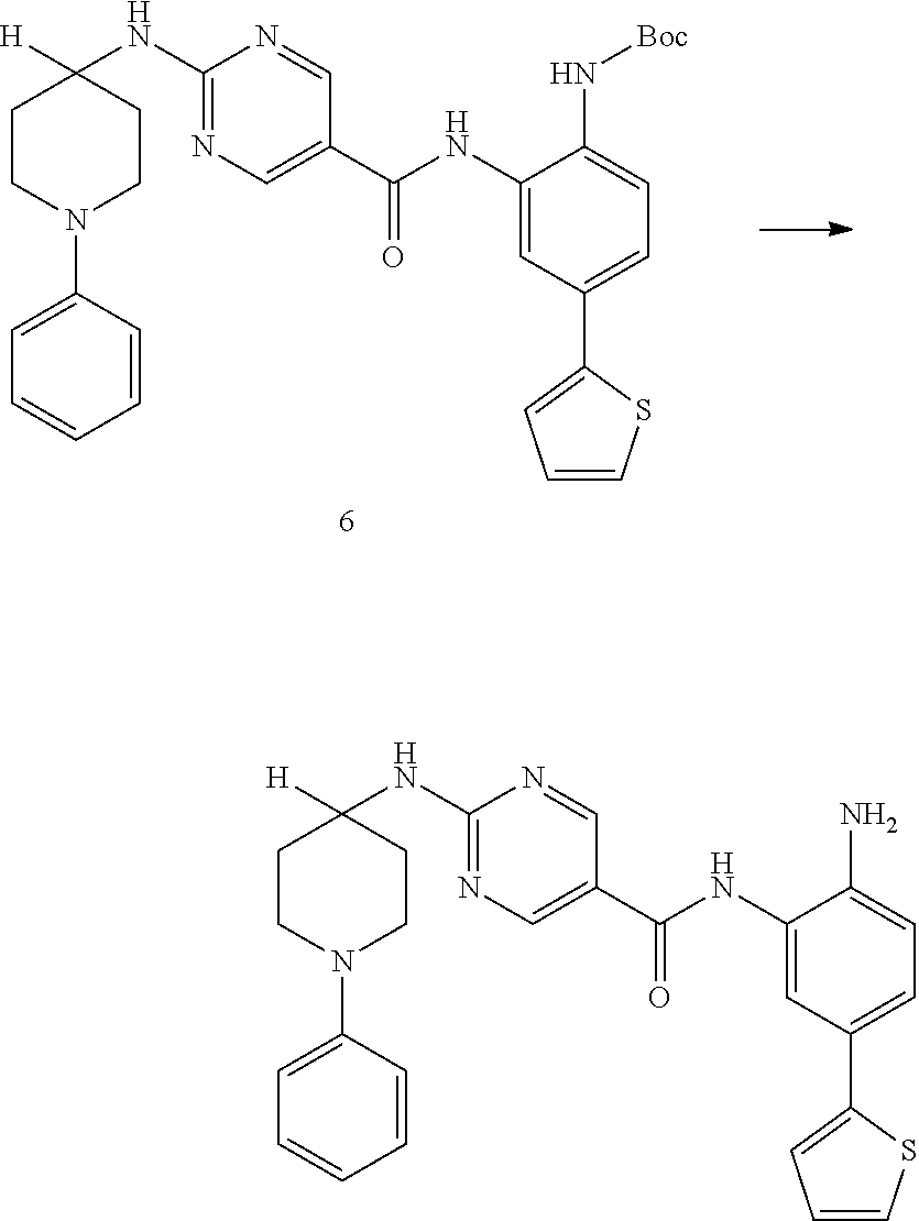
C1(NC2([H])CCN(C3=CC=CC=C3)CC2)=NC=C(C(NC2=CC(C3=CC=CS3)=CC=C2N[Boc])=O)C=N1.C1(NC2([H])CCN(C3=CC=CC=C3)CC2)=NC=C(C(NC2=CC(C3=CC=CS3)=CC=C2N)=O)C=N1
